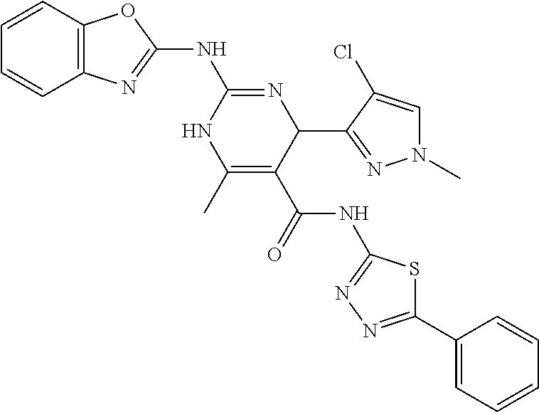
C1=CC2=C(C=C1)OC(NC1=NC(C3=NN(C)C=C3Cl)C(C(NC3=NN=C(C4=CC=CC=C4)S3)=O)=C(C)N1)=N2
